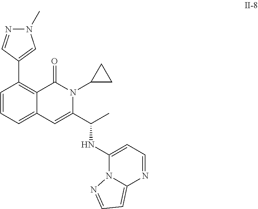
C1=CC=C2C(=C1C1=CN(C)N=C1)C(=O)N(C1CC1)C(C(C)NC1=CC=NC3=CC=NN13)=C2
